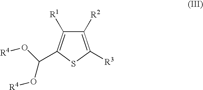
C1(C(O[R4])O[R4])=C([R1])C([R2])=C([R3])S1
